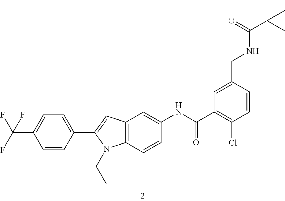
C1=C(CNC(C(C)(C)C)=O)C=CC(Cl)=C1C(NC1=CC2=C(C=C1)N(CC)C(C1=CC=C(C(F)(F)F)C=C1)=C2)=O
